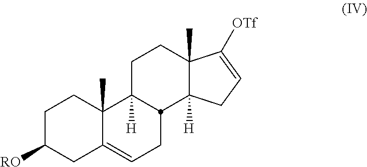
C1C([RO])CC2=CCC3C([H])(C2(C)C1)CCC1(C)C3([H])CC=C1[OTf]
